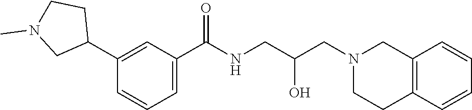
C1(C2CCN(C)C2)=CC(C(NCC(CN2CCC3=C(C2)C=CC=C3)O)=O)=CC=C1
